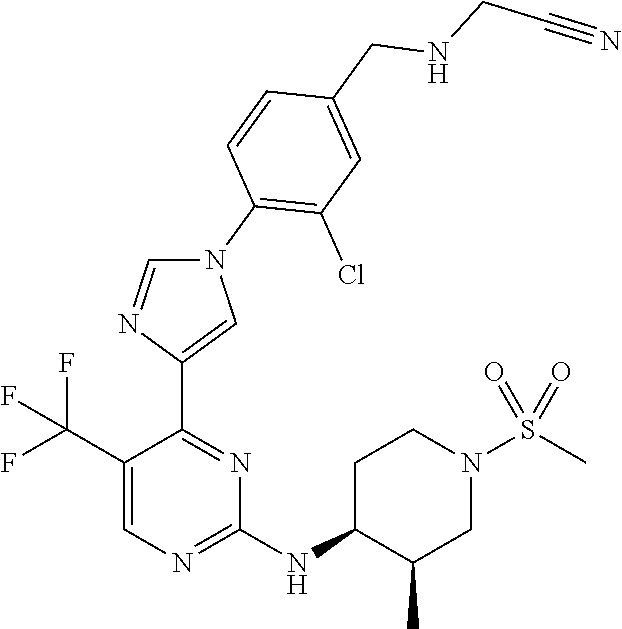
C1(C(F)(F)F)=CN=C(NC2C(C)CN(S(C)(=O)=O)CC2)N=C1C1=CN(C2=C(Cl)C=C(CNCC#N)C=C2)C=N1
